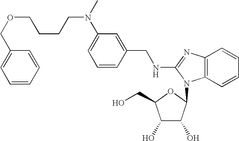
C1=C(N(C)CCCCOCC2=CC=CC=C2)C=C(CNC2=NC3=C(C=CC=C3)N2C2C(O)C(O)C(CO)O2)C=C1
